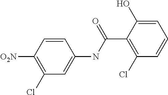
C1(Cl)=C([O2N])C=CC(NC(C2=C(Cl)C=CC=C2O)=O)=C1
